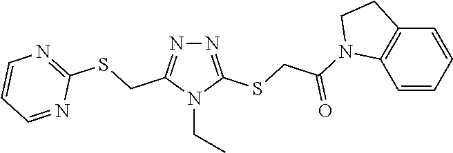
N1=C(SCC(=O)N2C3=C(C=CC=C3)CC2)N(CC)C(CSC2=NC=CC=N2)=N1
